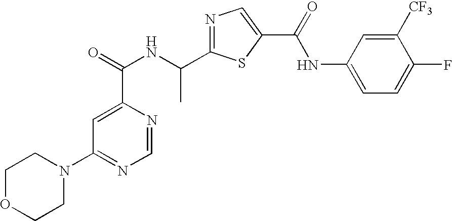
C1=NC(C(=O)NC(C2=NC=C(C(NC3=CC=C(F)C([CF3])=C3)=O)S2)C)=CC(N2CCOCC2)=N1
